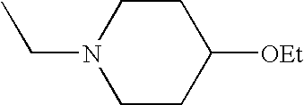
C1CN(CC)CCC1[OEt]
